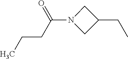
C(C(N1CC(CC)C1)=O)CC
